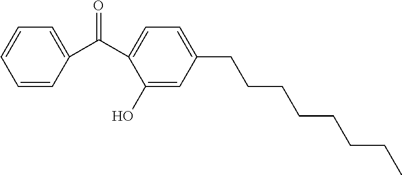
C1=CC(C(C2=CC=C(CCCCCCCC)C=C2O)=O)=CC=C1
